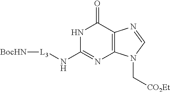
N1C(N[L3][BocHN])=NC2=C(C1=O)N=CN2C[CO2Et]
